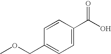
C1=C(C(O)=O)C=CC(COC)=C1
